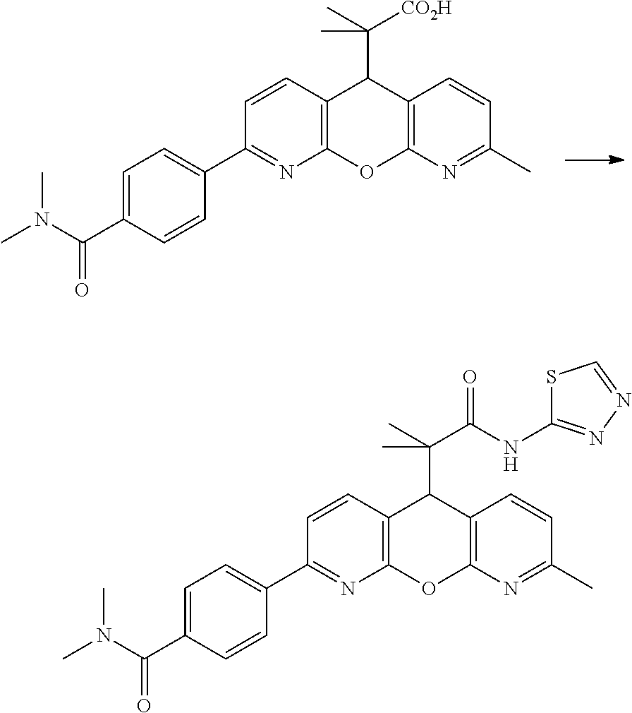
C12=C(N=C(C)C=C1)OC1=C(C2C(C)([CO2H])C)C=CC(C2=CC=C(C(N(C)C)=O)C=C2)=N1.C12=C(N=C(C)C=C1)OC1=C(C2C(C)(C(NC2=NN=CS2)=O)C)C=CC(C2=CC=C(C(N(C)C)=O)C=C2)=N1
